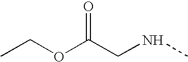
CCOC(CNC)=O
